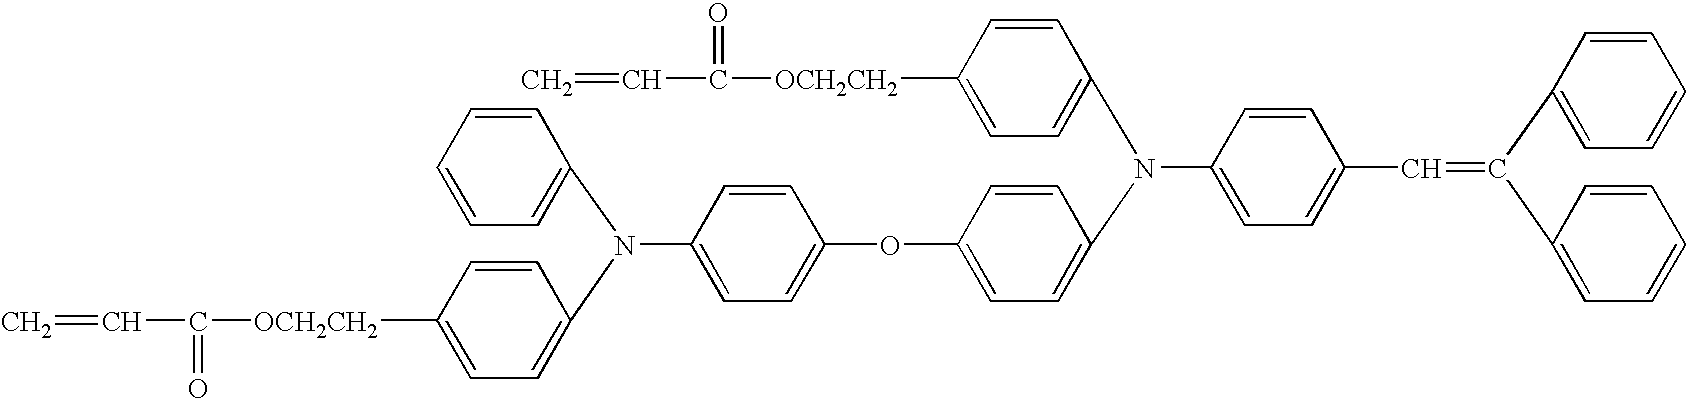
C1(N(C2=CC=C([OCH2CH2]C(C=C)=O)C=C2)C2=CC=C(OC3=CC=C(N(C4=CC=C([OCH2CH2]C(=O)C=C)C=C4)C4=CC=C(C=C(C5=CC=CC=C5)C5=CC=CC=C5)C=C4)C=C3)C=C2)=CC=CC=C1
